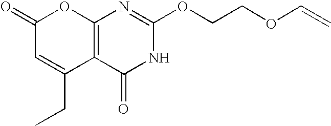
C12=C(C(=O)NC(OCCOC=C)=N1)C(CC)=CC(=O)O2
